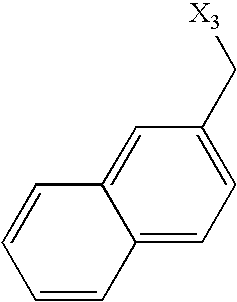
C12=CC=C(C[X3])C=C1C=CC=C2
